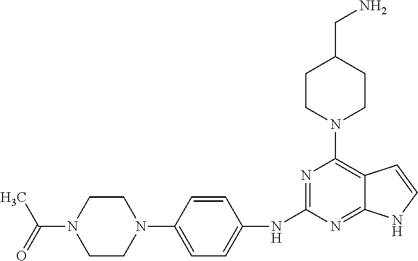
C1CN(C(=O)C)CCN1C1=CC=C(NC2=NC(N3CCC(CN)CC3)=C3C(=N2)NC=C3)C=C1
